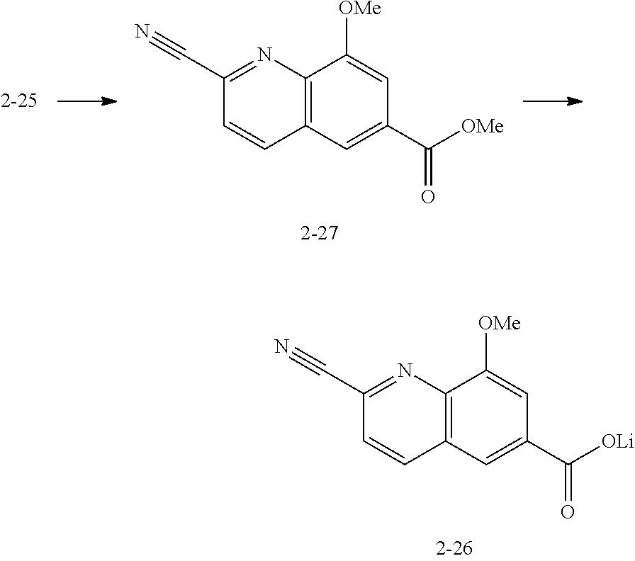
C1(C([OMe])=O)=CC2=C(C([OMe])=C1)N=C(C#N)C=C2.C1(C([OLi])=O)=CC2=C(C([OMe])=C1)N=C(C#N)C=C2
